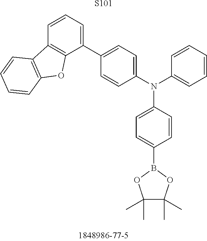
C1(C)(C)C(C)(C)OB(C2=CC=C(N(C3=CC=C(C4=CC=CC5=C4OC4=C5C=CC=C4)C=C3)C3=CC=CC=C3)C=C2)O1.[S101]
